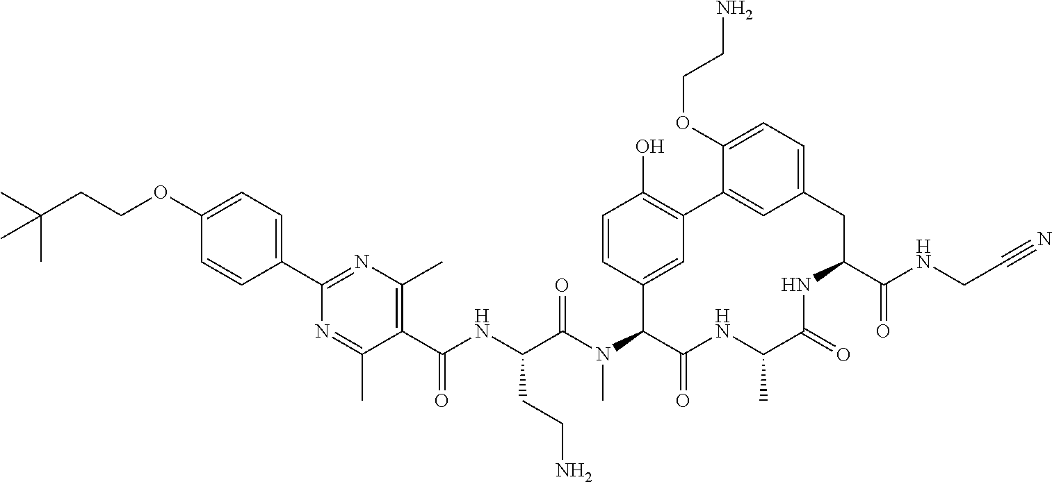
C1(C(NC(C(N(C2C(=O)NC(C)C(=O)NC(C(NCC#N)=O)CC3=CC=C(OCCN)C(=C3)C3=C(O)C=CC2=C3)C)=O)CCN)=O)=C(C)N=C(C2=CC=C(OCCC(C)(C)C)C=C2)N=C1C
